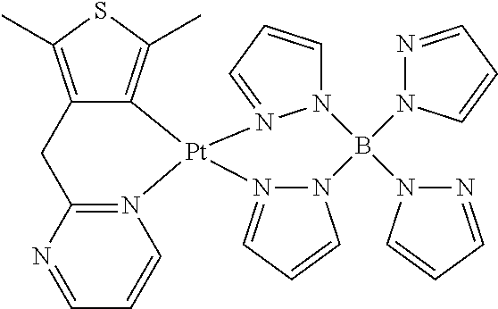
C12=C(C)SC(C)=C1[Pt]1(N3=C(C2)N=CC=C3)N2=CC=CN2B(N2N=CC=C2)(N2N=CC=C2)N2N1=CC=C2
